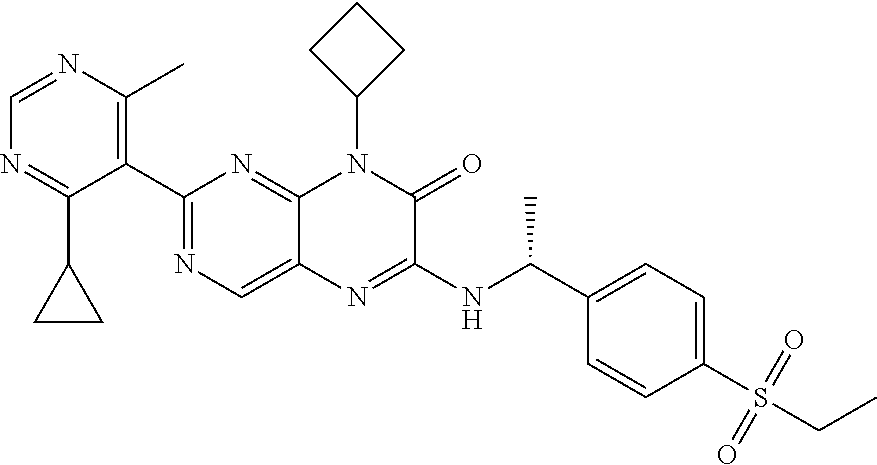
C1=NC(C)=C(C2=NC=C3C(=N2)N(C2CCC2)C(=O)C(NC(C2=CC=C(S(=O)(=O)CC)C=C2)C)=N3)C(C2CC2)=N1
